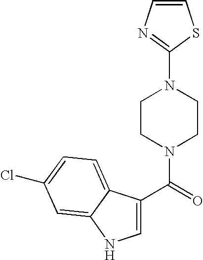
N1(C2=NC=CS2)CCN(C(=O)C2=CNC3=CC(Cl)=CC=C23)CC1
